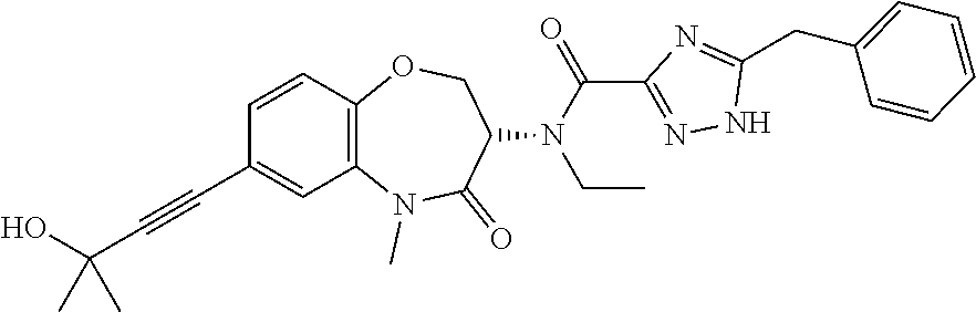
C12=C(C=CC(C#CC(O)(C)C)=C1)OCC(N(CC)C(C1=NNC(CC3=CC=CC=C3)=N1)=O)C(=O)N2C
